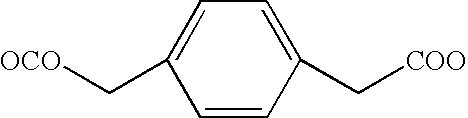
C1=CC(C[COO])=CC=C1C[OCO]
